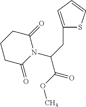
C1(=O)CCCC(=O)N1C(CC1=CC=CS1)C(OC)=O
